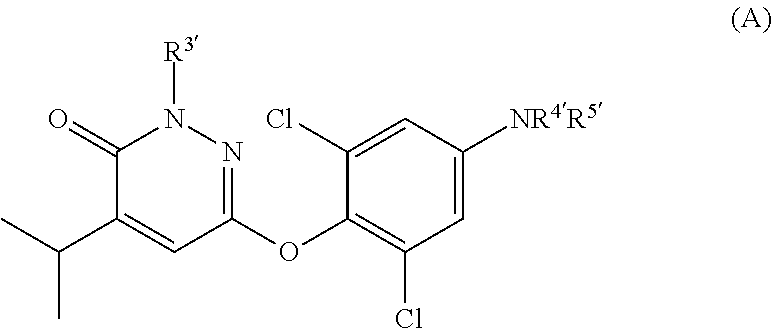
C1(OC2=NN([R3])C(=O)C(C(C)C)=C2)=C(Cl)C=C([NR4R5])C=C1Cl
